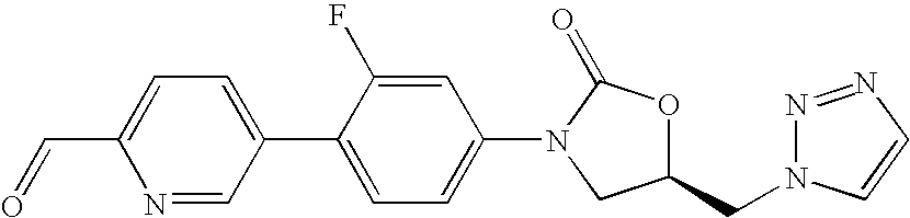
N1=CC(C2=CC=C(N3CC(CN4N=NC=C4)OC3=O)C=C2F)=CC=C1C=O
